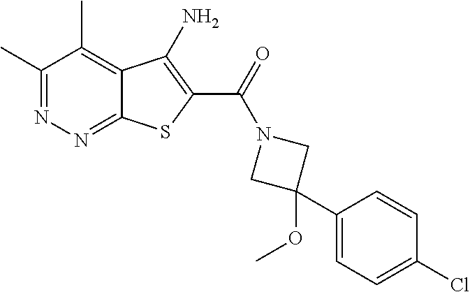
C1(C)=NN=C2C(=C1C)C(N)=C(C(=O)N1CC(OC)(C3=CC=C(Cl)C=C3)C1)S2
